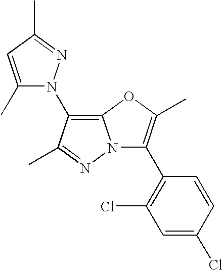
C1=C(Cl)C=CC(C2=C(C)OC3=C(N4C(C)=CC(C)=N4)C(C)=NN23)=C1Cl
